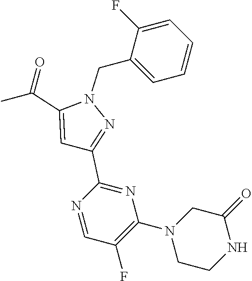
C(C1=CC(C2=NC(N3CCNC(=O)C3)=C(F)C=N2)=NN1CC1=CC=CC=C1F)(C)=O
